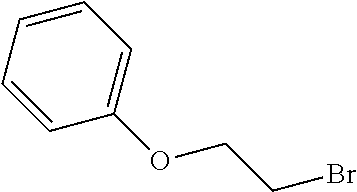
C1=CC=CC(OCCBr)=C1
